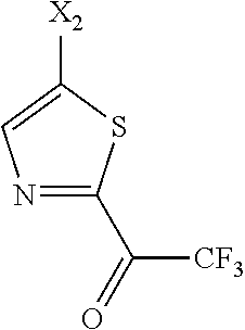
N1=C(C(=O)[CF3])SC([X2])=C1
